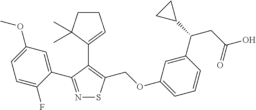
C1=C(OC)C=C(C2=NSC(COC3=CC=CC(C(CC(O)=O)C4CC4)=C3)=C2C2=CCCC2(C)C)C(F)=C1
